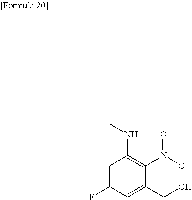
C1=C(F)C=C(CO)C([N+]([O-])=O)=C1NC
